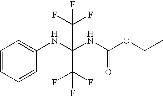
C1=CC=CC(NC(NC(OCC)=O)(C(F)(F)F)C(F)(F)F)=C1
